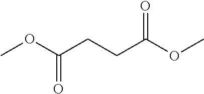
COC(CCC(OC)=O)=O
